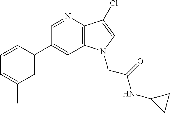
C1=C(C2=CC3=C(N=C2)C(Cl)=CN3CC(=O)NC2CC2)C=CC=C1C
